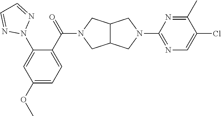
C12C(CN(C(C3=CC=C(OC)C=C3N3N=CC=N3)=O)C1)CN(C1=NC=C(Cl)C(C)=N1)C2
